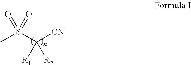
CS(C([CN])([R1])[R2])(=O)=O
